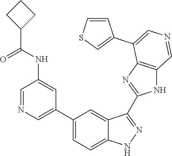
C1(C2=CN=CC(NC(C3CCC3)=O)=C2)=CC=C2C(=C1)C(C1=NC3=C(N1)C=NC=C3C1=CSC=C1)=NN2
